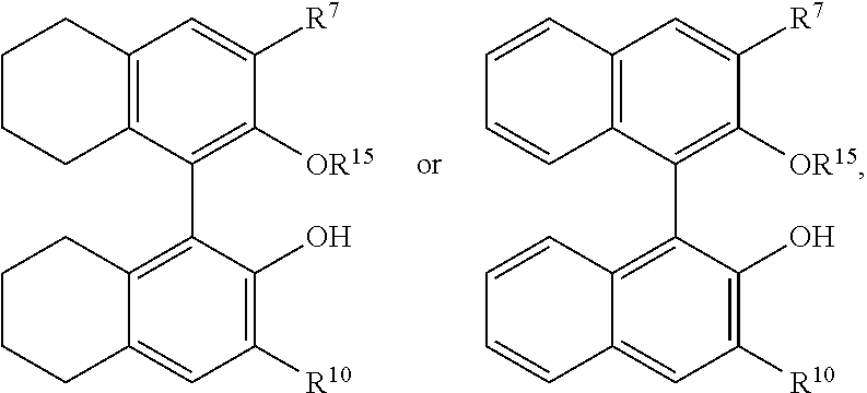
C12=C(C(C3=C4C(=CC([R10])=C3O)CCCC4)=C([OR15])C([R7])=C1)CCCC2.C12=C(C(C3=C4C(=CC([R10])=C3O)C=CC=C4)=C([OR15])C([R7])=C1)C=CC=C2
